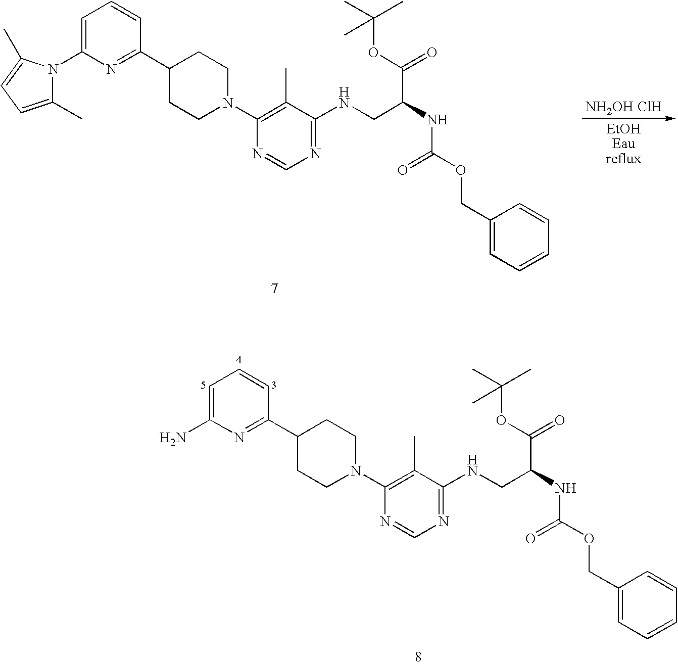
C1=C(N2C(C)=CC=C2C)N=C(C2CCN(C3=C(C)C(NCC(NC(OCC4=CC=CC=C4)=O)C(OC(C)(C)C)=O)=NC=N3)CC2)C=C1.[NH2OH ClH].[EtOHEaureflux].C1=C(N)N=C(C2CCN(C3=C(C)C(NCC(NC(OCC4=CC=CC=C4)=O)C(OC(C)(C)C)=O)=NC=N3)CC2)C=C1
